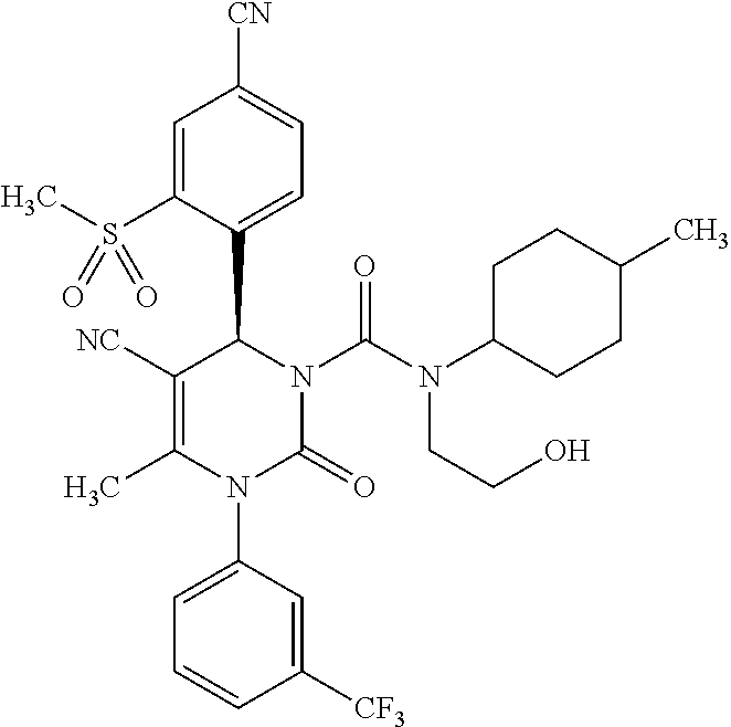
C1([NC])=C(C)N(C2=CC=CC([CF3])=C2)C(=O)N(C(N(CCO)C2CCC(C)CC2)=O)C1C1=CC=C([CN])C=C1S(C)(=O)=O
